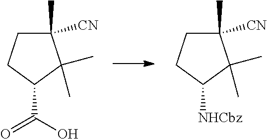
C1(C)([CN])CCC(C(=O)O)C1(C)C.C1(C)([CN])CCC([NHCbz])C1(C)C
